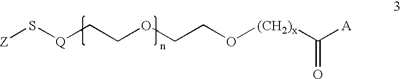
[Z]S[Q]CCOCCO[(CH2)x]C([A])=O
